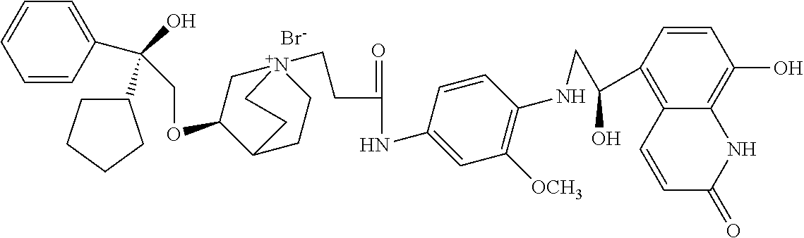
[Br-].C(OC1C[N+]2(CCC(NC3=CC([OCH3])=C(NCC(C4=C5C(=C(O)C=C4)NC(=O)C=C5)O)C=C3)=O)CCC1CC2)C(O)(C1CCCC1)C1=CC=CC=C1
